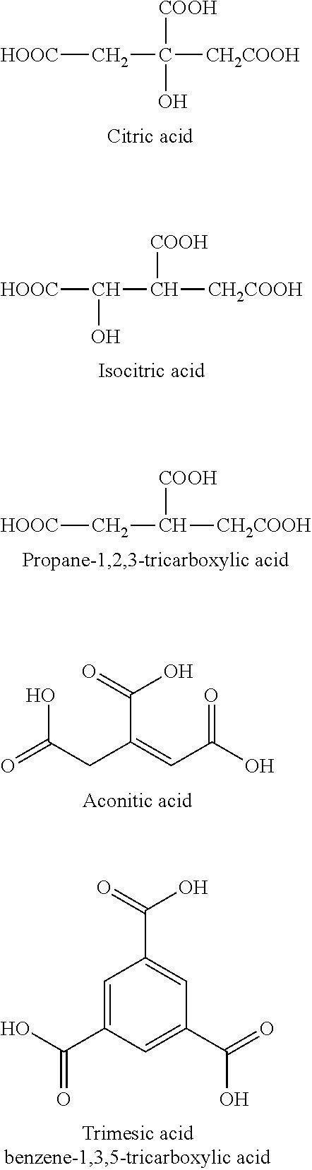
[HOOC]CC([COOH])(O)[CH2COOH].[HOOC]C(O)C([CH2COOH])[COOH].[HOOC]CC([COOH])[CH2COOH].OC(CC(C(=O)O)=CC(=O)O)=O.C1=C(C(O)=O)C=C(C(=O)O)C=C1C(=O)O
